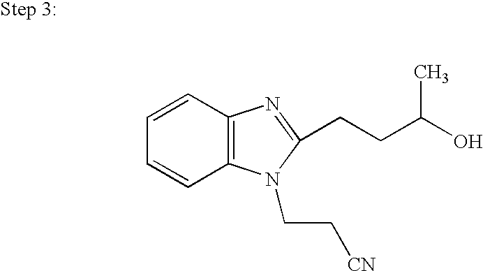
C1=CC2=C(C=C1)N=C(CCC(O)C)N2CC[CN]
